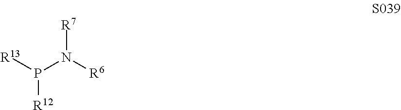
[R13]P(N([R6])[R7])[R12]
